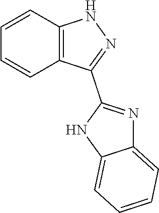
C12=C(C=CC=C1)NN=C2C1=NC2=CC=CC=C2N1
